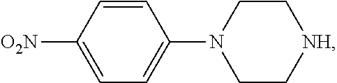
C1=CC([O2N])=CC=C1N1CC[NH]CC1
